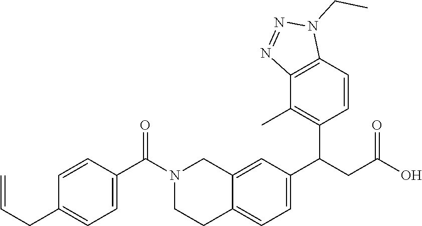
C1=CC(C(N2CCC3=CC=C(C(CC(O)=O)C4=C(C)C5=C(C=C4)N(CC)N=N5)C=C3C2)=O)=CC=C1CC=C
